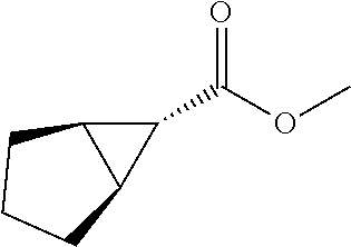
C1(C(OC)=O)C2C1CCC2
